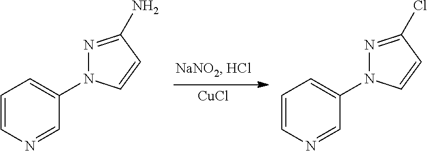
[CuCl].C1=CN=CC(N2N=C(N)C=C2)=C1.C1=CN=CC(N2N=C(Cl)C=C2)=C1
